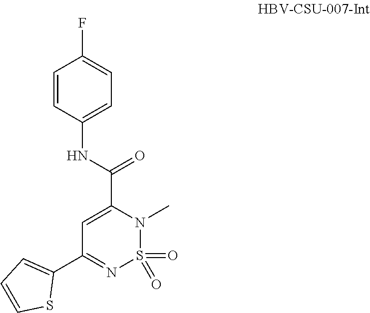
C1=C(C(NC2=CC=C(F)C=C2)=O)N(C)S(=O)(=O)N=C1C1=CC=CS1
